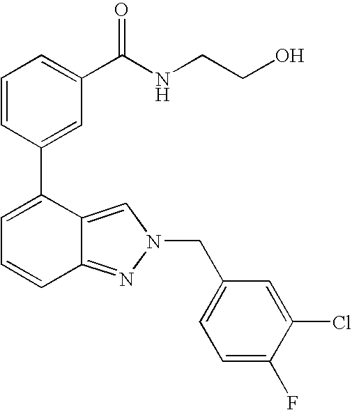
C1=CC(C2=CC=CC3=NN(CC4=CC=C(F)C(Cl)=C4)C=C23)=CC(C(NCCO)=O)=C1
